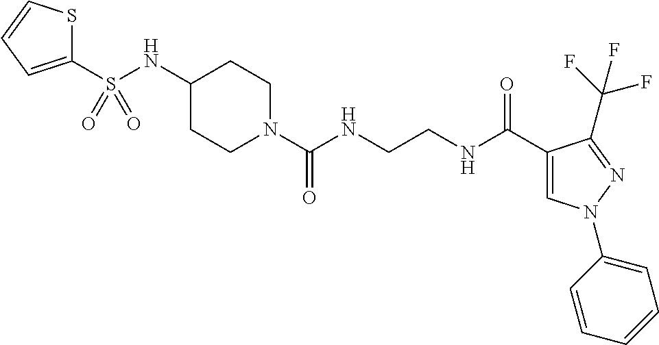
C1(NS(C2=CC=CS2)(=O)=O)CCN(C(NCCNC(C2=CN(C3=CC=CC=C3)N=C2C(F)(F)F)=O)=O)CC1
